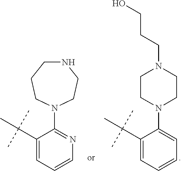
C1=CN=C(N2CCNCCC2)C(C(C)(C)C)=C1.C1=CC=C(N2CCN(CCCO)CC2)C(C(C)(C)C)=C1
